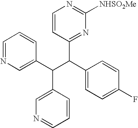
C(C(C1=CC=C(F)C=C1)C1=NC([NHSO2Me])=NC=C1)(C1=CN=CC=C1)C1=CN=CC=C1
